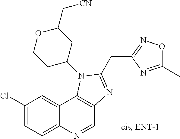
C1(Cl)=CC=C2C(=C1)C1=C(C=N2)N=C(CC2=NOC(C)=N2)N1C1CC(C[CN])OCC1
